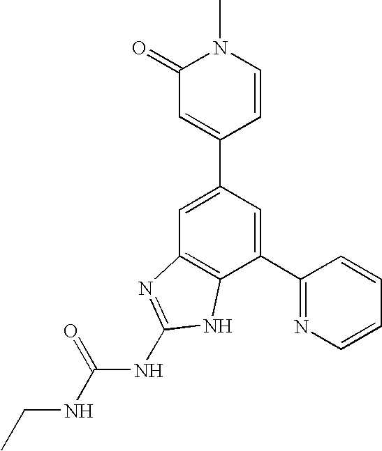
C1=C(C2=CC(=O)N(C)C=C2)C=C(C2=NC=CC=C2)C2=C1N=C(NC(NCC)=O)N2
